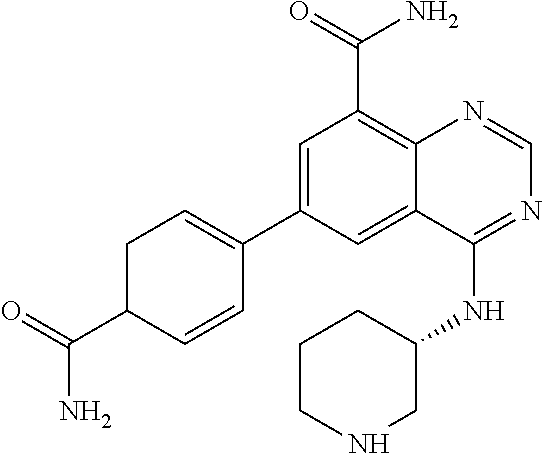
C1=C(C2=CCC(C(=O)N)C=C2)C=C2C(=C1C(N)=O)N=CN=C2NC1CCCNC1
